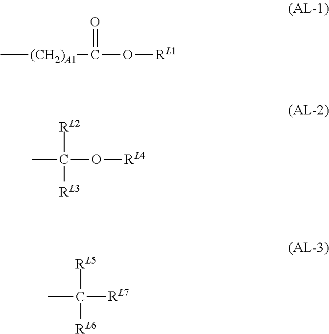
C[(CH2)A1]C(O[RL1])=O.C(O[RL4])([RL2])([RL3])C.C([RL7])([RL5])([RL6])C
